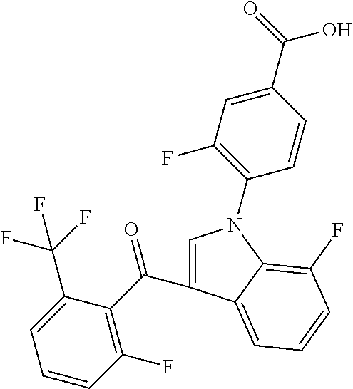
C1=C(C(C2=C(F)C=CC=C2C(F)(F)F)=O)C2=CC=CC(F)=C2N1C1=C(F)C=C(C(=O)O)C=C1
